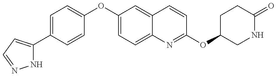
N1C(C2=CC=C(OC3=CC=C4C(=C3)C=CC(OC3CNC(=O)CC3)=N4)C=C2)=CC=N1
